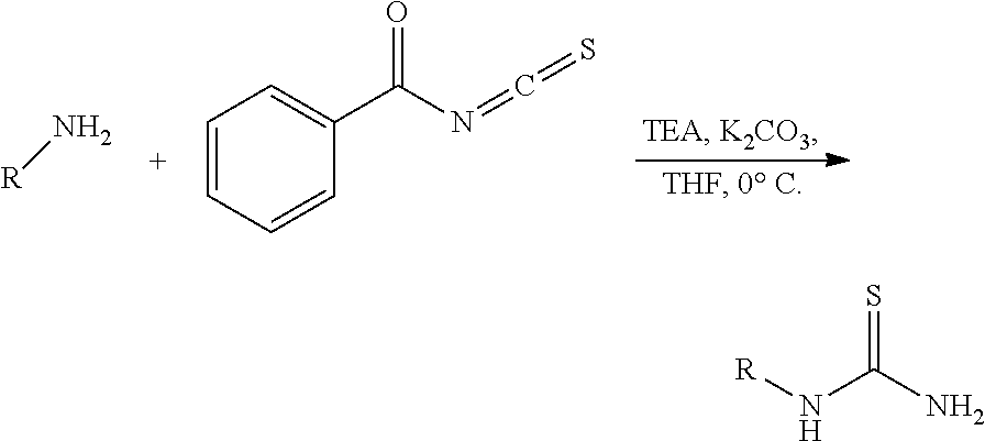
[R]N.C1=CC=CC(C(=O)N=C=S)=C1.[R]NC(N)=S
